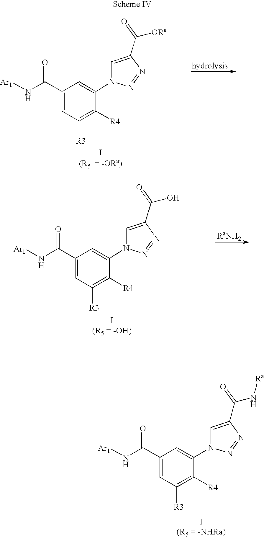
C1(C(N[Ar1])=O)=CC([R3])=C([R4])C(N2N=NC(C(=O)N[Ra])=C2)=C1.[I  (R5 = -NHRa)].C1(C(N[Ar1])=O)=CC([R3])=C([R4])C(N2N=NC(C(=O)[ORa])=C2)=C1.[I  (R5  = -ORa)].C1(C(N[Ar1])=O)=CC([R3])=C([R4])C(N2N=NC(C(=O)O)=C2)=C1.[I  (R5 = -OH)].[RaNH2]
